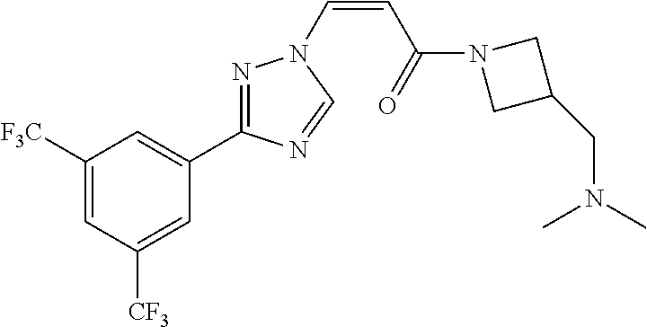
C1([F3C])=CC([CF3])=CC(C2=NN(C=CC(N3CC(CN(C)C)C3)=O)C=N2)=C1
